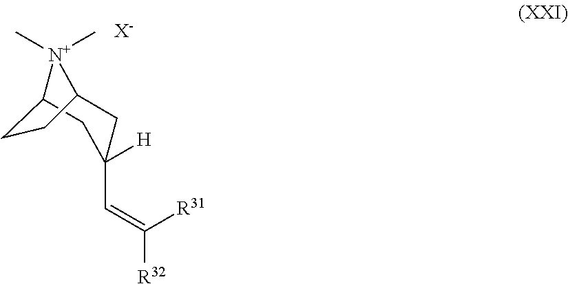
[N+]1(C)(C)C2CC([H])(C=C([R32])[R31])CC1CC2.[X-]
